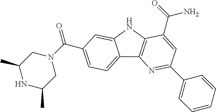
C12=CC=C(C(=O)N3CC(C)NC(C)C3)C=C1NC1=C2N=C(C2=CC=CC=C2)C=C1C(=O)N
